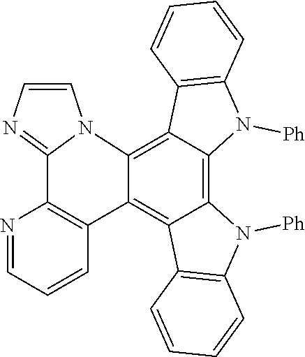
C12=C3C(=C4C(=C1C1=C(N2[Ph])C=CC=C1)C1=C(C2=NC=CN42)N=CC=C1)C1=C(N3[Ph])C=CC=C1
